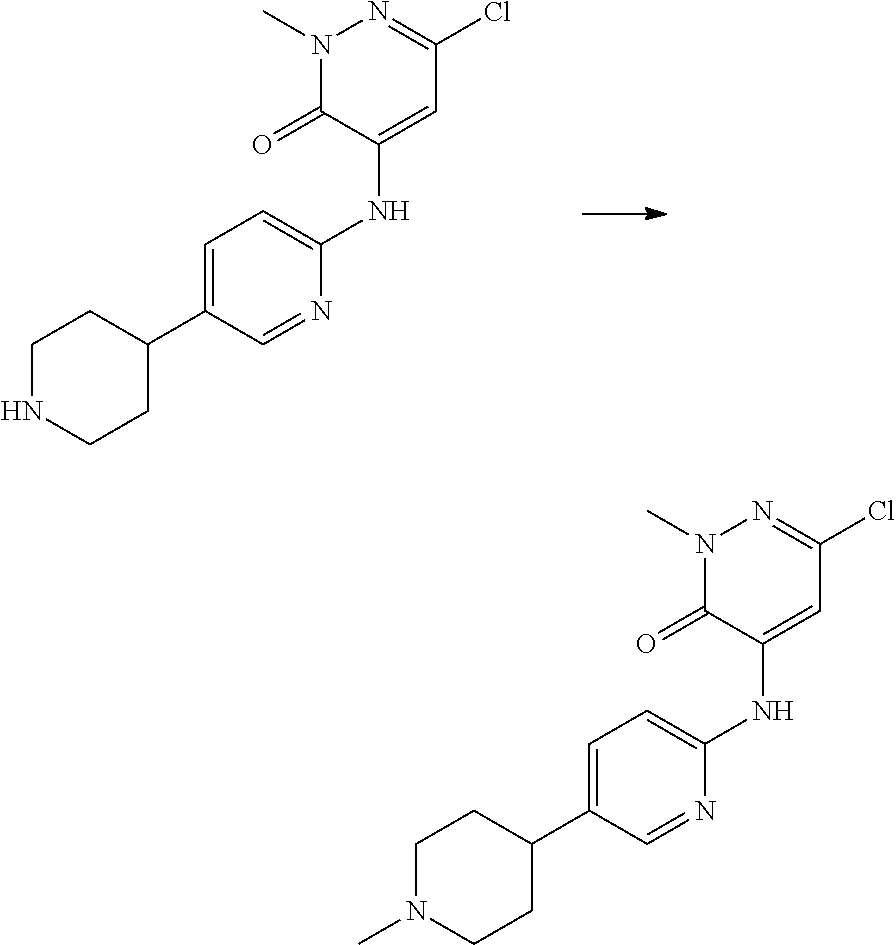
C1NCCC(C2=CC=C(NC3=CC(Cl)=NN(C)C3=O)N=C2)C1.C1N(C)CCC(C2=CC=C(NC3=CC(Cl)=NN(C)C3=O)N=C2)C1
